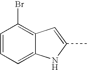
C1=CC=C2C(=C1Br)C=C(C)N2
